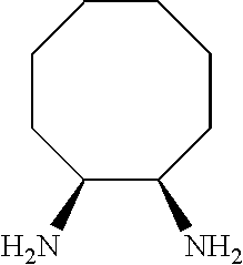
C1CC(N)C(N)CCCC1
